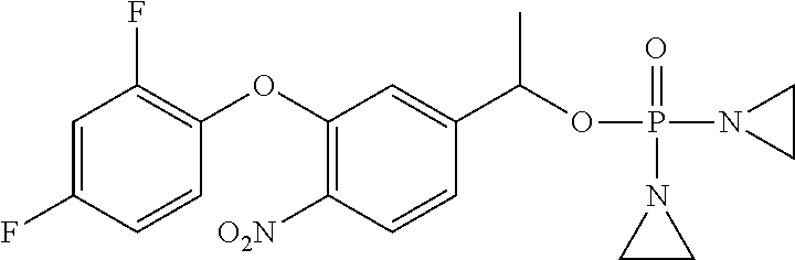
C1=C(F)C=CC(OC2=C([O2N])C=CC(C(OP(N3CC3)(=O)N3CC3)C)=C2)=C1F
